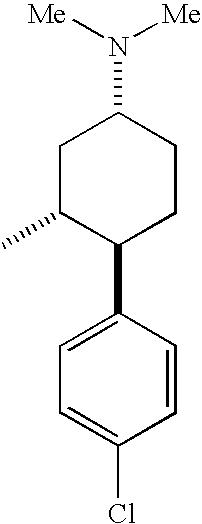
[Me]N([Me])C1CC(C)C(C2=CC=C(Cl)C=C2)CC1
